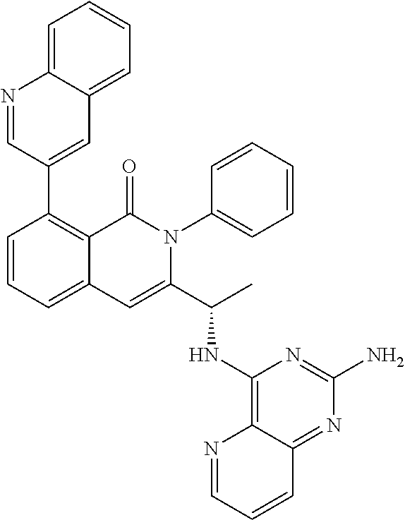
C1=CC=C2C(=C1C1=CC3=CC=CC=C3N=C1)C(=O)N(C1=CC=CC=C1)C(C(C)NC1=C3C(=NC(N)=N1)C=CC=N3)=C2
